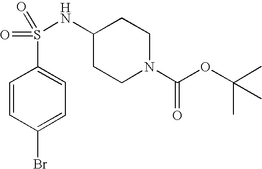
C1=CC(Br)=CC=C1S(=O)(NC1CCN(C(OC(C)(C)C)=O)CC1)=O
